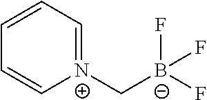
[N+]1(C[B-](F)(F)F)=CC=CC=C1
